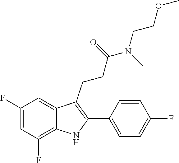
C(C(=O)N(CCOC)C)CC1=C(C2=CC=C(F)C=C2)NC2=C(F)C=C(F)C=C21
